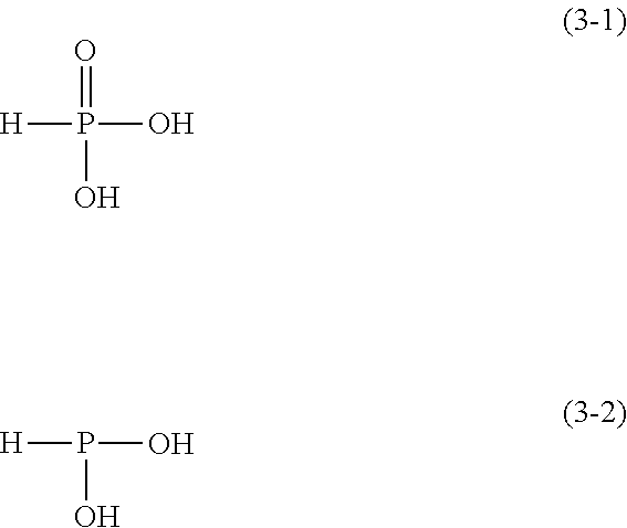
[H]P(O)(=O)O.[H]P(O)O
